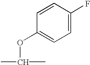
C1=CC(OC(C)C)=CC=C1F
